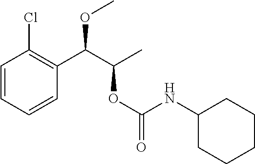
C1=CC=CC(C(C(C)OC(=O)NC2CCCCC2)OC)=C1Cl
